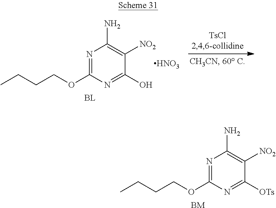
C1(OCCCC)=NC(N)=C([NO2])C(O)=N1.[HNO3].[BL].C1(OCCCC)=NC(N)=C([NO2])C([OTs])=N1.[BM]
